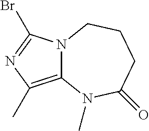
N12C(=C(C)N=C1Br)N(C)C(=O)CCC2
